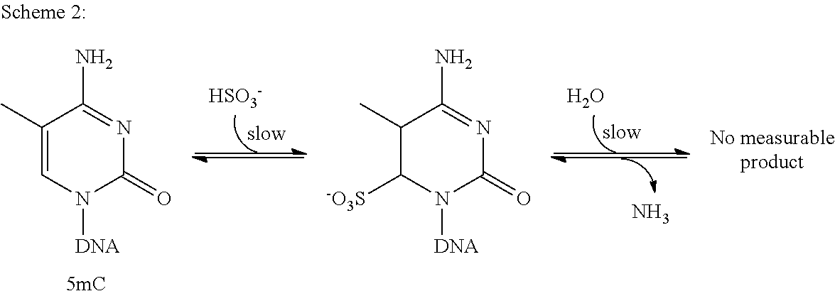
[HSO3-].O.N.C1(C)=CN([DNA])C(=O)N=C1N.C1(C)C([-O3S])N([DNA])C(=O)N=C1N
